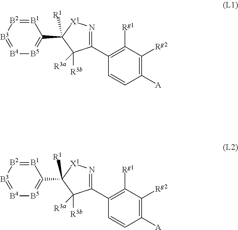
[B1]1=[B2][B3]=[B4][B5]=C1C1([R1])[X1]N=C(C2=C([Rg1])C([Rg2])=C([A])C=C2)C1([R3a])[R3b].[B1]1=[B2][B3]=[B4][B5]=C1C1([R1])[X1]N=C(C2=C([Rg1])C([Rg2])=C([A])C=C2)C1([R3a])[R3b]
